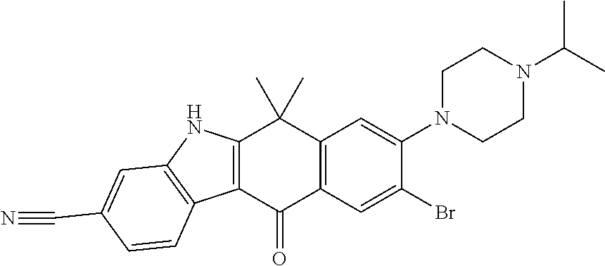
C12=C(C(=O)C3=C(C1(C)C)C=C(N1CCN(C(C)C)CC1)C(Br)=C3)C1=C(N2)C=C(C#N)C=C1
